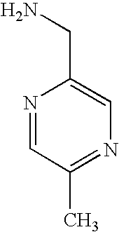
N1=CC(C)=NC=C1CN
